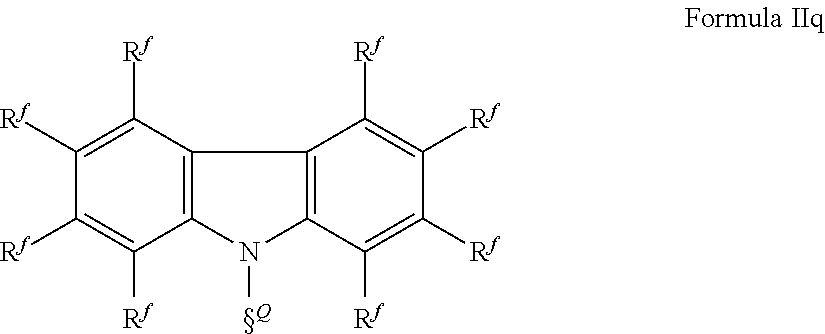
C12=C(C([Rf])=C([Rf])C([Rf])=C1[Rf])C1=C(N2[Q])C([Rf])=C([Rf])C([Rf])=C1[Rf]
